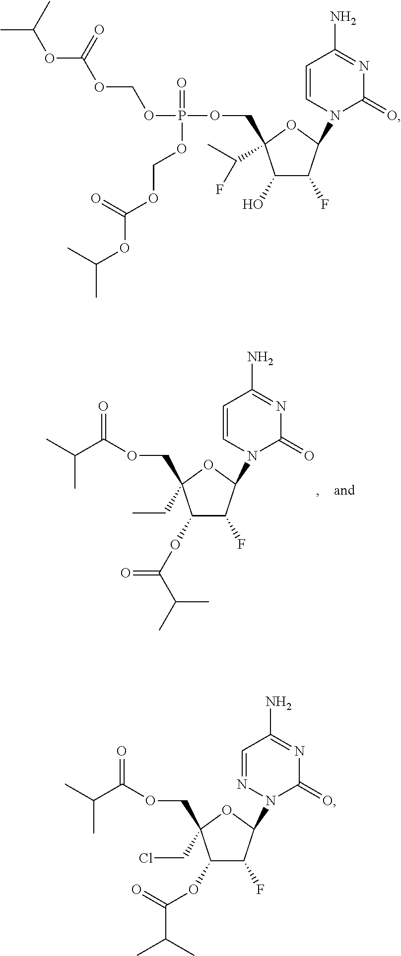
C1(OC(=O)C(C)C)C(F)C(N2C=CC(N)=NC2=O)OC1(CC)COC(C(C)C)=O.C1(O)C(F)C(N2C=CC(N)=NC2=O)OC1(C(F)C)COP(OCOC(=O)OC(C)C)(=O)OCOC(OC(C)C)=O.C1(OC(C(C)C)=O)C(F)C(N2N=CC(N)=NC2=O)OC1(COC(C(C)C)=O)CCl
